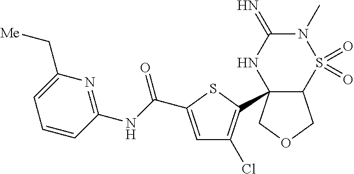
C1=C(C(NC2=NC(C[Me])=CC=C2)=O)SC(C23C(COC2)S(=O)(=O)N(C)C(=N)N3)=C1Cl
